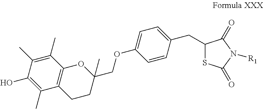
C1(C)=C(C)C(O)=C(C)C2=C1OC(COC1=CC=C(CC3SC(=O)N([R1])C3=O)C=C1)(C)CC2
